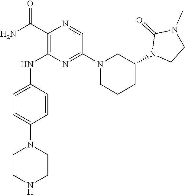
C1(C(N)=O)=C(NC2=CC=C(N3CCNCC3)C=C2)N=C(N2CCCC(N3CCN(C)C3=O)C2)C=N1
